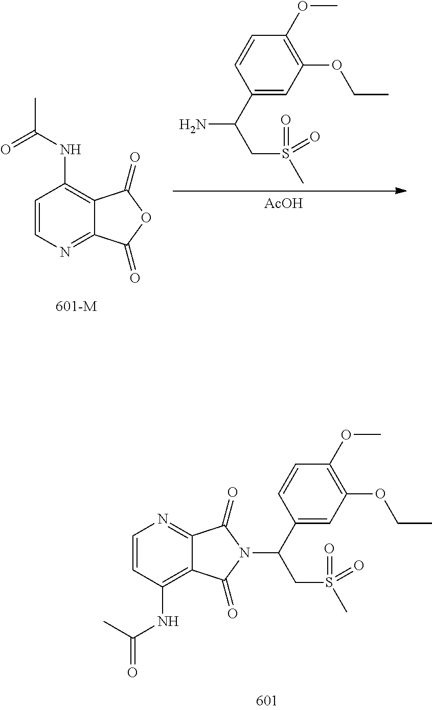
C1=CC(NC(C)=O)=C2C(=N1)C(=O)N(C(C1=CC(OCC)=C(OC)C=C1)CS(C)(=O)=O)C2=O.NC(C1=CC(OCC)=C(OC)C=C1)CS(C)(=O)=O.[AcOH].C1=CC(NC(C)=O)=C2C(=N1)C(=O)OC2=O
